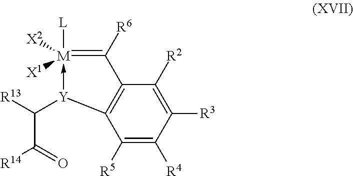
[L][M]1([X2])([X1])-[Y](C([R13])C([R14])=O)C2=C(C=1[R6])C([R2])=C([R3])C([R4])=C2[R5]
